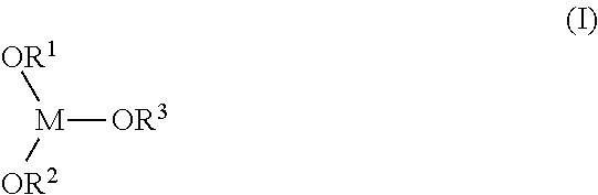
[OR1][M]([OR2])[OR3]
